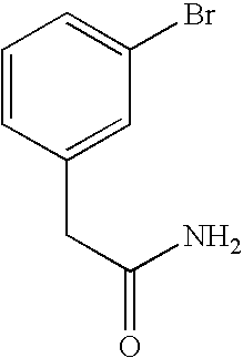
C1=CC(CC(=O)N)=CC(Br)=C1
